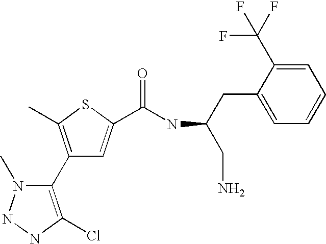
C1(C2=C(Cl)NNN2C)=C(C)SC(C(NC(CN)CC2=CC=CC=C2C(F)(F)F)=O)=C1
